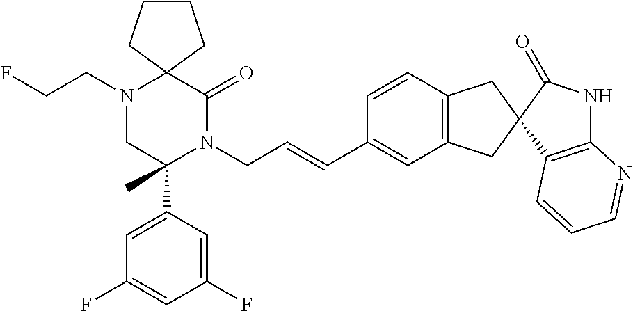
C12(N(CCF)CC(C3=CC(F)=CC(F)=C3)(C)N(CC=CC3=CC4=C(C=C3)CC3(C4)C4=C(NC3=O)N=CC=C4)C1=O)CCCC2
